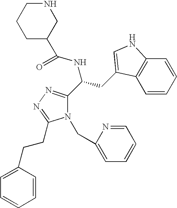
N1(CC2=CC=CC=N2)C(C(CC2=CNC3=C2C=CC=C3)NC(=O)C2CNCCC2)=NN=C1CCC1=CC=CC=C1
